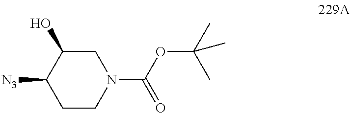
C1C(O)C([N3])CCN1C(OC(C)(C)C)=O
